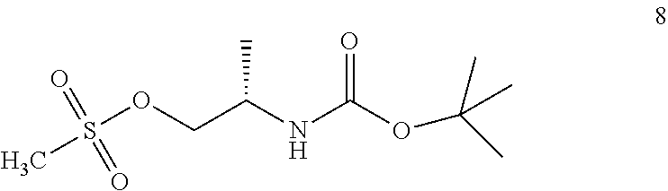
C(C(NC(OC(C)(C)C)=O)C)OS(C)(=O)=O
